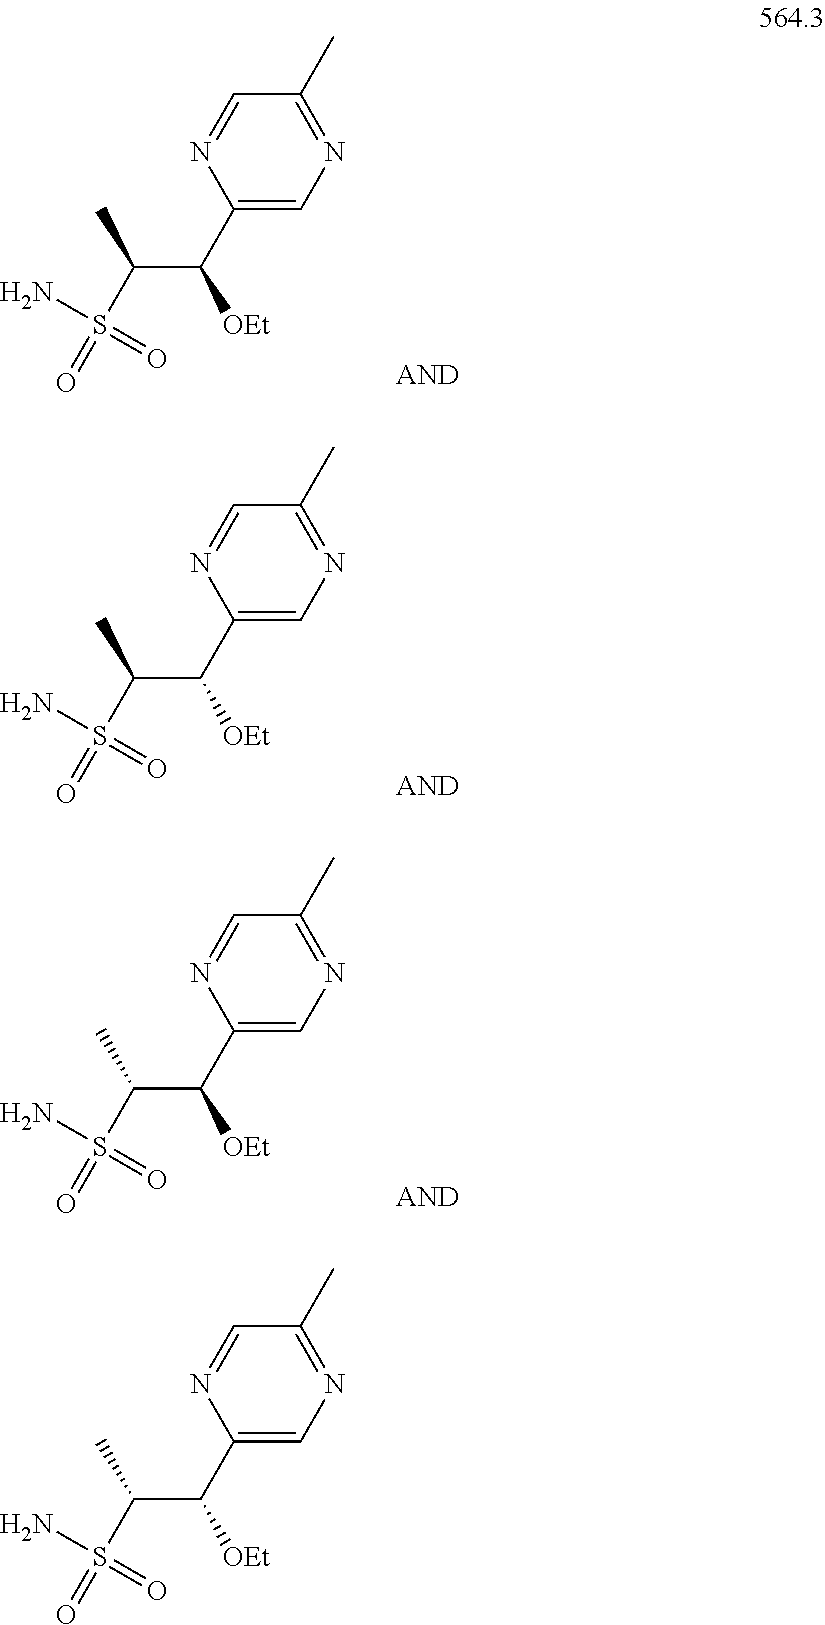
C1=NC(C([OEt])C(S(=O)(=O)N)C)=CN=C1C.C1=NC(C([OEt])C(S(=O)(=O)N)C)=CN=C1C.C1=NC(C([OEt])C(S(=O)(=O)N)C)=CN=C1C.C1=NC(C([OEt])C(S(=O)(=O)N)C)=CN=C1C
